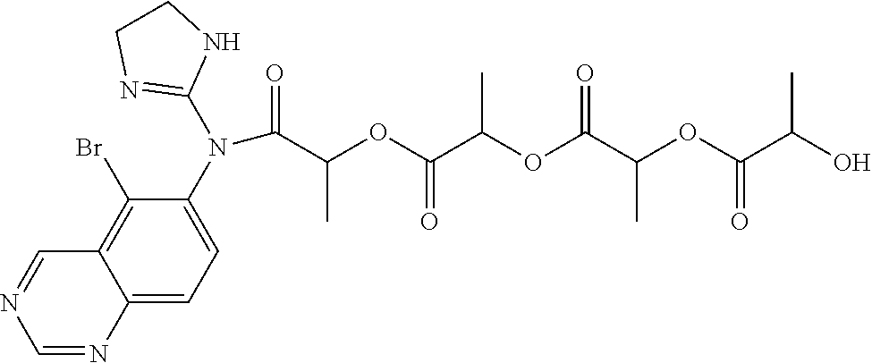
C(C(OC(C(OC(C(OC(C(O)C)=O)C)=O)C)=O)C)(=O)N(C1=CC=C2C(=C1Br)C=NC=N2)C1=NCCN1
